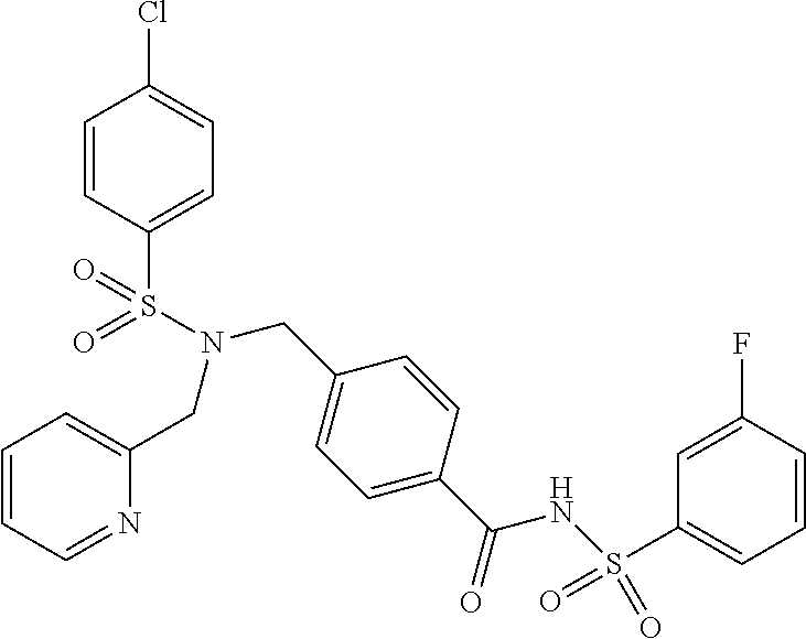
C1=CC(S(N(CC2=CC=CC=N2)CC2=CC=C(C(=O)NS(=O)(C3=CC=CC(F)=C3)=O)C=C2)(=O)=O)=CC=C1Cl
